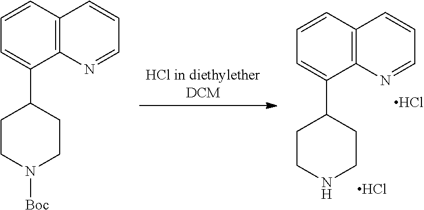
C12=C(C=CC=C1C1CCNCC1)C=CC=N2.Cl.Cl.C12=C(C=CC=C1C1CCN([Boc])CC1)C=CC=N2
